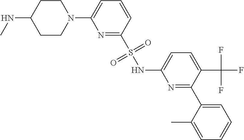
C1=C(N2CCC(NC)CC2)N=C(S(NC2=CC=C(C(F)(F)F)C(C3=CC=CC=C3C)=N2)(=O)=O)C=C1
